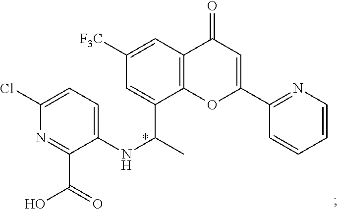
N1=C(C(O)=O)C(NC(C)C2=CC([F3C])=CC3=C2OC(C2=NC=CC=C2)=CC3=O)=CC=C1Cl
